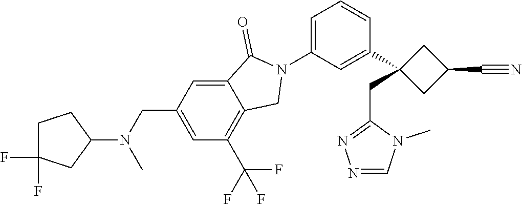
N1(C2=CC=CC(C3(CC4=NN=CN4C)CC(C#N)C3)=C2)C(=O)C2=CC(CN(C3CCC(F)(F)C3)C)=CC(C(F)(F)F)=C2C1
